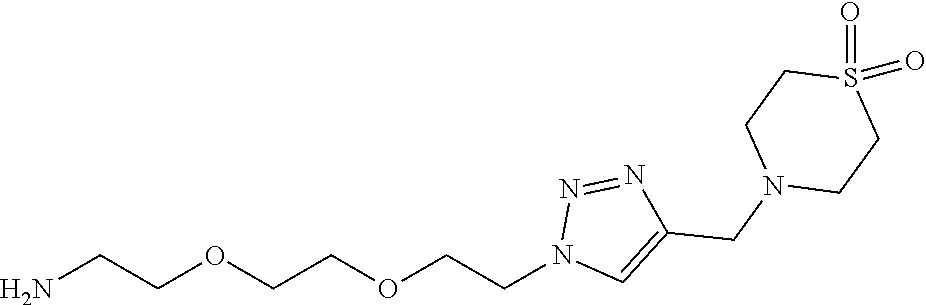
O(CCOCCN1C=C(CN2CCS(=O)(=O)CC2)N=N1)CCN
